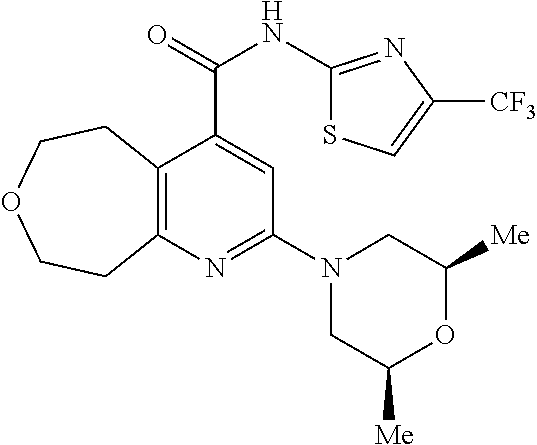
C12=C(N=C(N3CC([Me])OC([Me])C3)C=C1C(NC1=NC([CF3])=CS1)=O)CCOCC2
